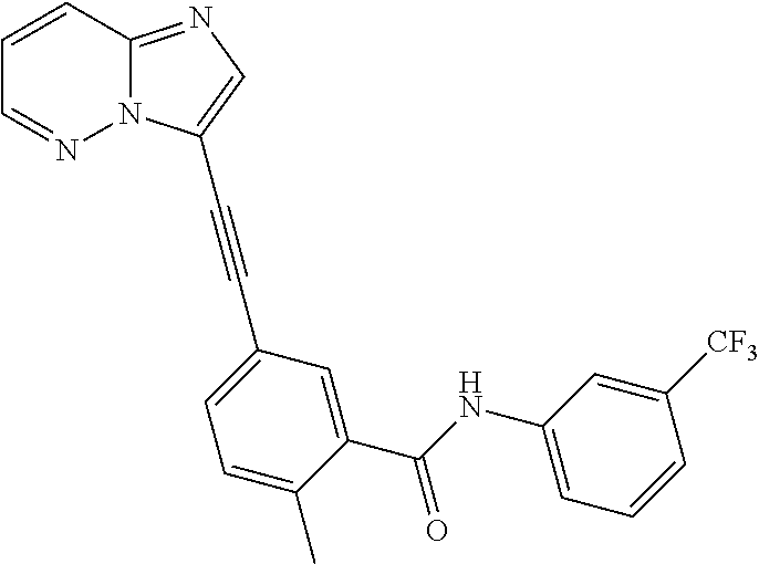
C1=CC2=NC=C(C#CC3=CC=C(C)C(C(NC4=CC=CC([CF3])=C4)=O)=C3)N2N=C1
